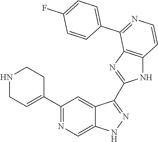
C1(C2=NC=C3C(=C2)C(C2=NC4=C(N2)C=CN=C4C2=CC=C(F)C=C2)=NN3)=CCNCC1
